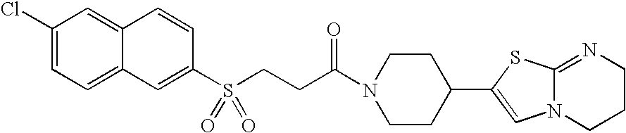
C1(Cl)=CC=C2C(=C1)C=CC(S(CCC(N1CCC(C3=CN4C(=NCCC4)S3)CC1)=O)(=O)=O)=C2
